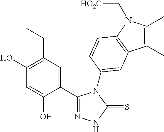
C1(C2=CC(CC)=C(O)C=C2O)=NNC(=S)N1C1=CC2=C(N(C[HO2C])C(C)=C2C)C=C1
